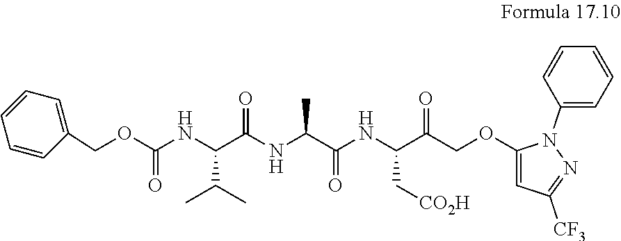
C1(COC(NC(C(NC(C(NC(C(COC2=CC([CF3])=NN2C2=CC=CC=C2)=O)C[CO2H])=O)C)=O)C(C)C)=O)=CC=CC=C1
